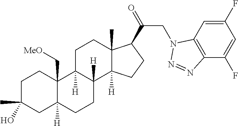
C1C(C)(O)CC2([H])C(C[MeO])(C1)C1([H])C([H])(CC2)C2([H])C(C)(CC1)C(C(=O)CN1C3=C(C(F)=CC(F)=C3)N=N1)CC2
